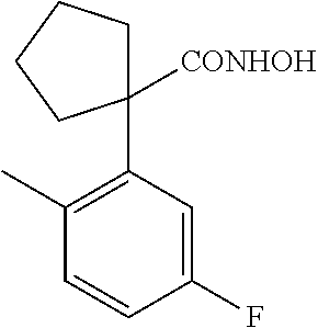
C1C(C2=C(C)C=CC(F)=C2)([CONHOH])CCC1
